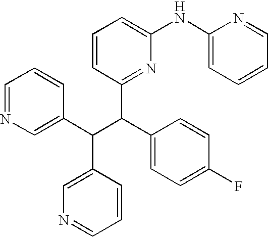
C1=NC=C(C(C(C2=CC=C(F)C=C2)C2=NC(NC3=CC=CC=N3)=CC=C2)C2=CN=CC=C2)C=C1
